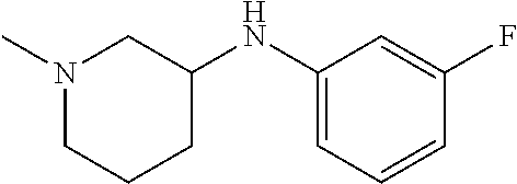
C1(NC2CN(C)CCC2)=CC=CC(F)=C1
